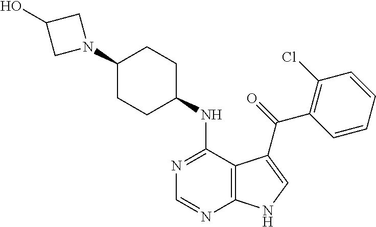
C1(N2CC(O)C2)CCC(NC2=NC=NC3=C2C(C(=O)C2=C(Cl)C=CC=C2)=CN3)CC1
